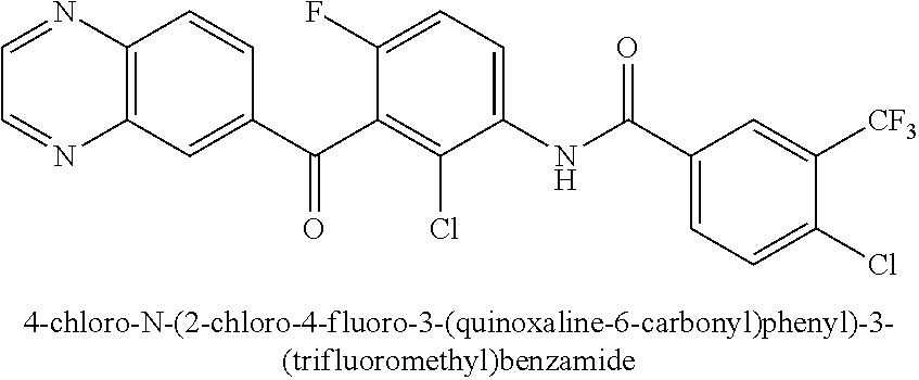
C1=NC2=C(N=C1)C=C(C(C1=C(Cl)C(NC(C3=CC=C(Cl)C([CF3])=C3)=O)=CC=C1F)=O)C=C2
